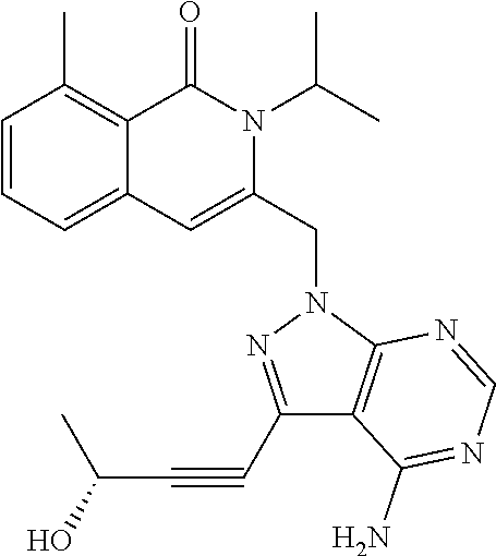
C1=CC=C2C(=C1C)C(=O)N(C(C)C)C(CN1N=C(C#CC(O)C)C3=C1N=CN=C3N)=C2
